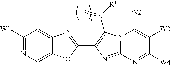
C12=CN=C([W1])C=C1N=C(C1=C(S([R1])=O)N3C(=N1)N=C([W4])C([W3])=C3[W2])O2
